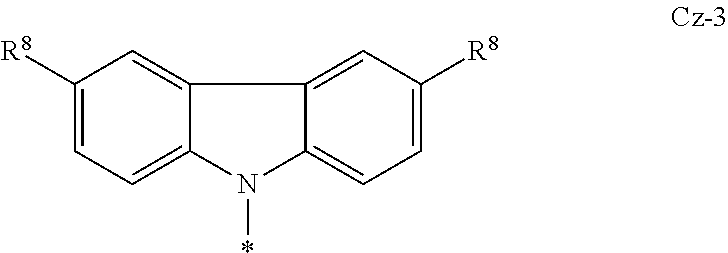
C1([R8])=CC=C2C(=C1)C1=CC([R8])=CC=C1N2*
